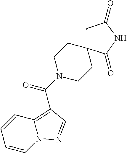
C1(=O)CC2(C(=O)N1)CCN(C(=O)C1=C3N(C=CC=C3)N=C1)CC2
